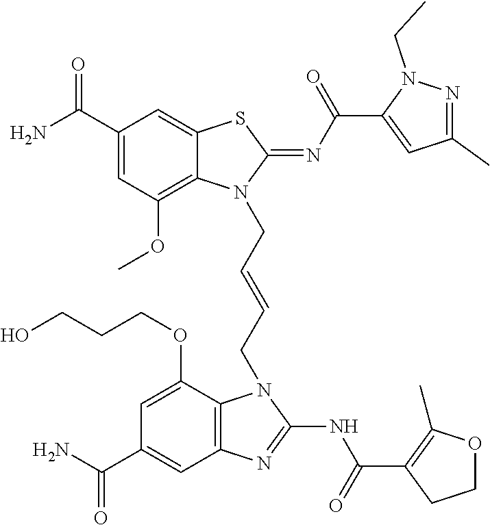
NC(C1=CC(OC)=C2C(=C1)SC(=NC(=O)C1=CC(C)=NN1CC)N2CC=CCN1C2=C(C=C(C(N)=O)C=C2OCCCO)N=C1NC(=O)C1=C(C)OCC1)=O
